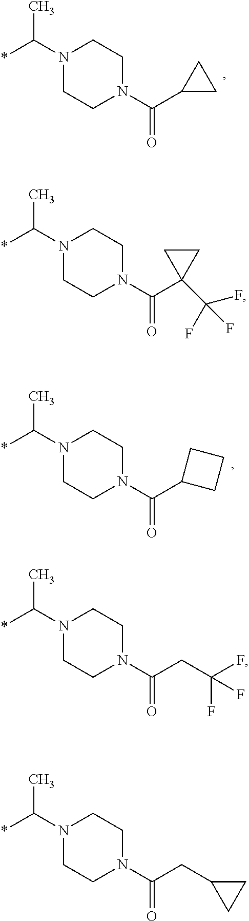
N1(C(*)C)CCN(C(C2CC2)=O)CC1.N1(C(*)C)CCN(C(C2(C(F)(F)F)CC2)=O)CC1.N1(C(*)C)CCN(C(CC(F)(F)F)=O)CC1.N1(C(*)C)CCN(C(CC2CC2)=O)CC1.N1(C(*)C)CCN(C(C2CCC2)=O)CC1
